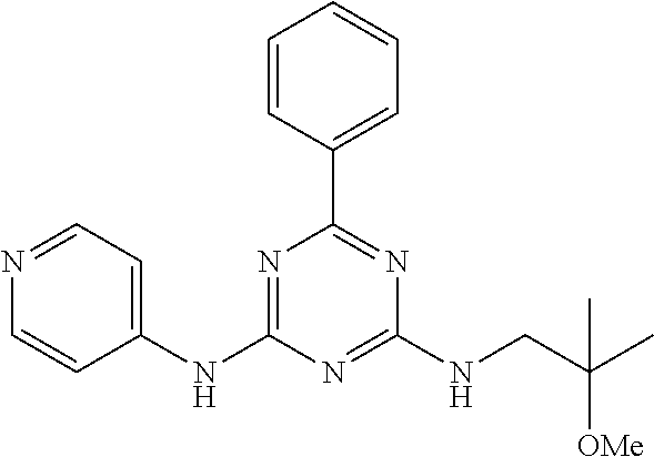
C1(NC2=NC(C3=CC=CC=C3)=NC(NCC(C)(C)[OMe])=N2)=CC=NC=C1
